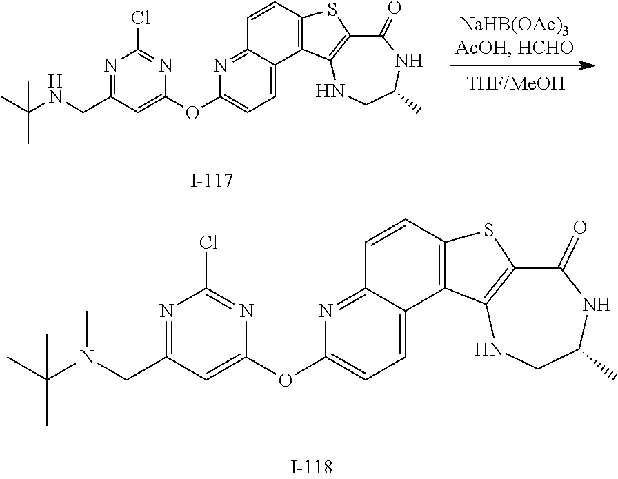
C1(OC2=CC=C3C4=C(SC5=C4NCC(C)NC5=O)C=CC3=N2)=CC(CNC(C)(C)C)=NC(Cl)=N1.C1(OC2=CC=C3C4=C(SC5=C4NCC(C)NC5=O)C=CC3=N2)=CC(CN(C(C)(C)C)C)=NC(Cl)=N1
